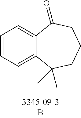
C12=CC=CC=C1C(C)(C)CCCC2=O
